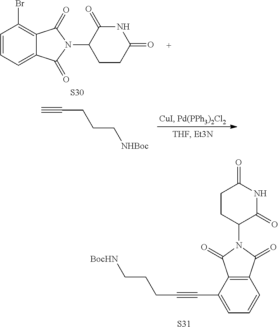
C#CCCC[NHBoc].C1CC(N2C(=O)C3=C(C2=O)C=CC=C3C#CCCC[BocHN])C(=O)NC1=O.[S31].BrC1=C2C(=CC=C1)C(=O)N(C1CCC(=O)NC1=O)C2=O.[S30]
